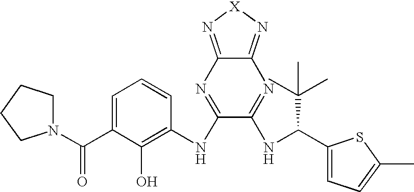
C1=C(C(N2CCCC2)=O)C(O)=C(NC2=NC3=N[X]N=C3N=C2NC(C2=CC=C(C)S2)C(C)(C)C)C=C1
